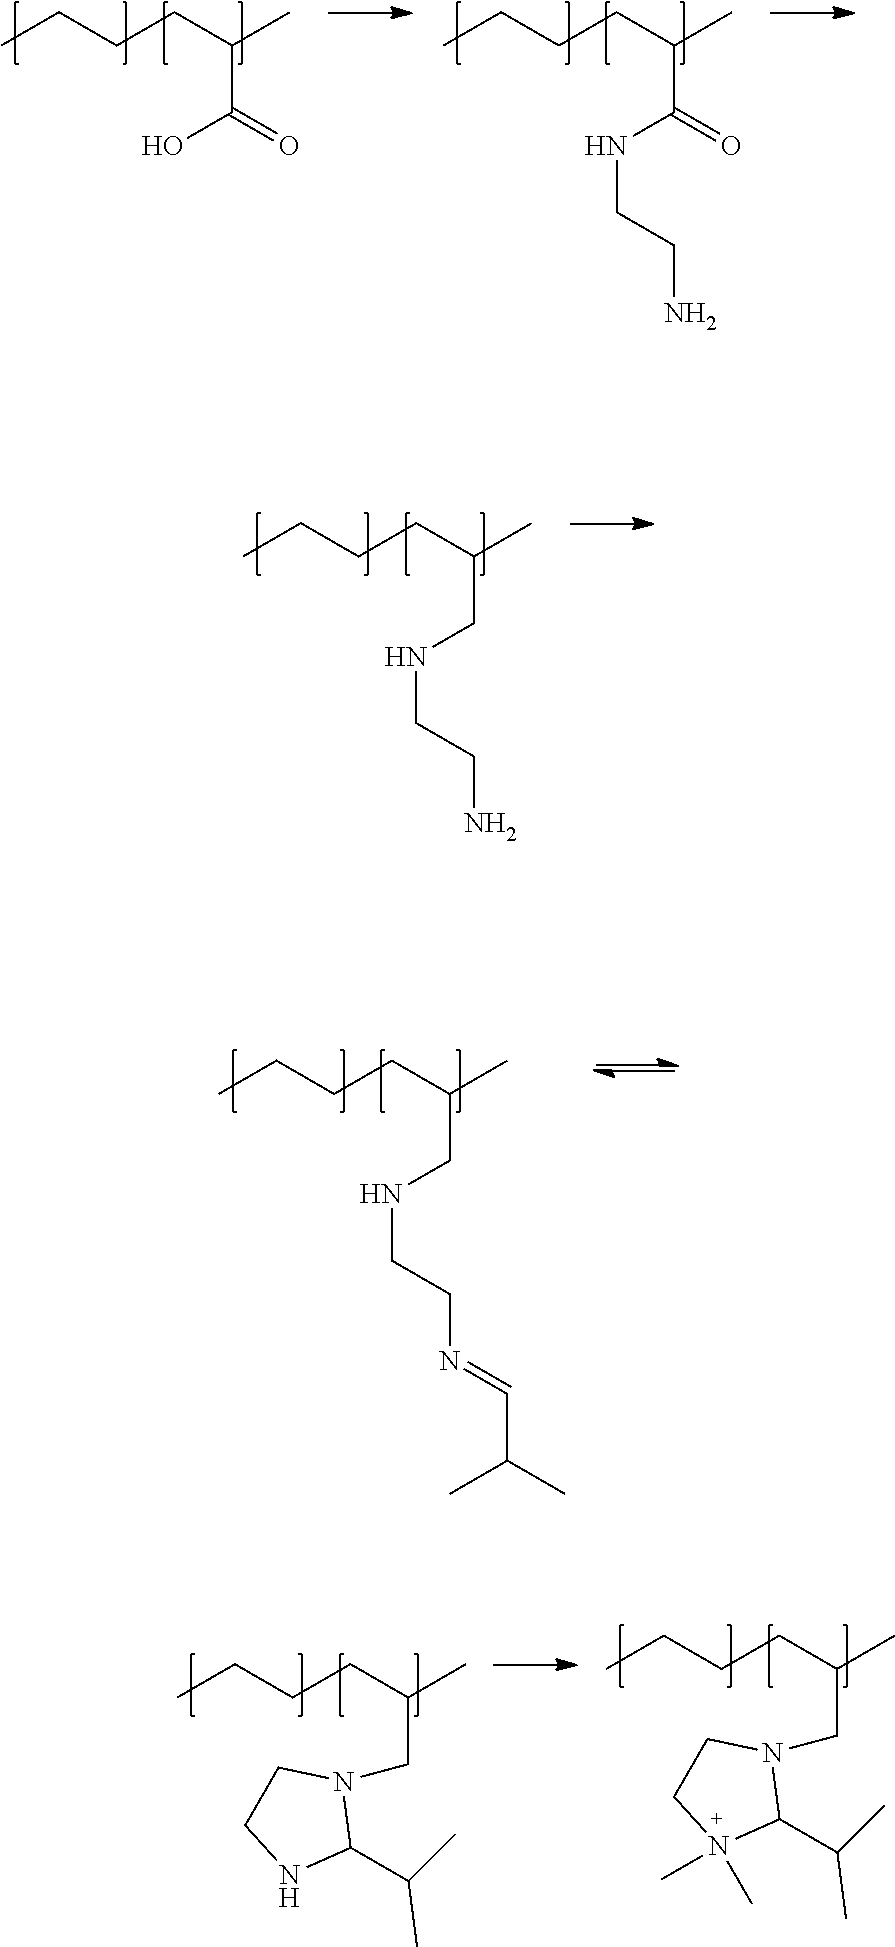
CCCCC(C)C(=O)O.CCCCC(C)C(=O)NCCN.CCCCC(C)CNCCN.CCCCC(C)CNCCN=CC(C)C.CCCCC(C)CN1CCNC1C(C)C.CCCCC(C)CN1CCN(C)(C)C1C(C)C
